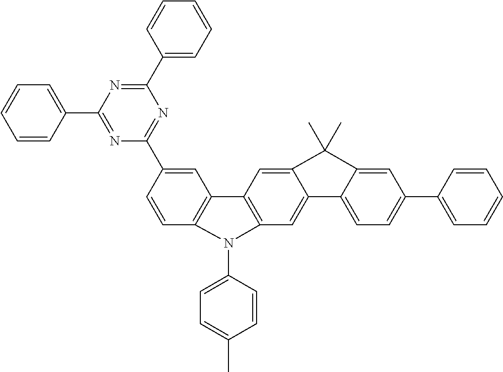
C1=C(C2=NC(C3=CC=CC=C3)=NC(C3=CC=CC=C3)=N2)C=CC2=C1C1=C(C=C3C(=C1)C(C)(C)C1=CC(C4=CC=CC=C4)=CC=C31)N2C1=CC=C(C)C=C1
